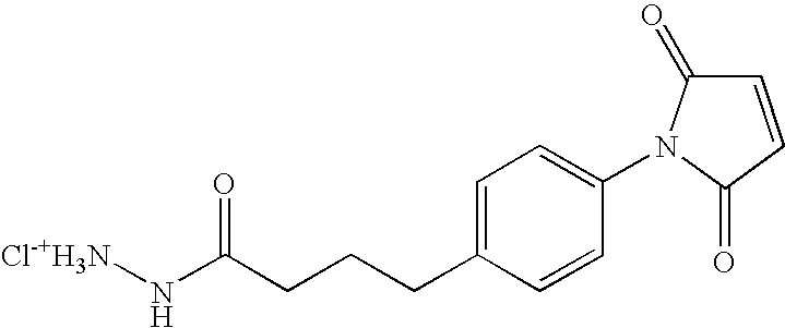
[Cl-+H3N]NC(=O)CCCC1=CC=C(N2C(=O)C=CC2=O)C=C1
